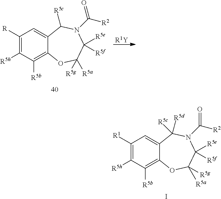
C1([R])=C([R5h])C([R5b])=C2C(=C1)C([R5c])N(C([R2])=O)C([R5e])([R5f])C([R5a])([R5g])O2.[R1Y].C1([R1])=C([R5h])C([R5b])=C2C(=C1)C([R5c])([R5d])N(C([R2])=O)C([R5e])([R5f])C([R5a])([R5g])O2.I
